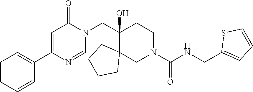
C1=C(C2=CC=CC=C2)N=CN(CC2(O)CCN(C(NCC3=CC=CS3)=O)CC23CCCC3)C1=O
